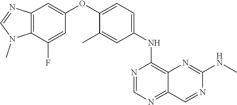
C12=C(C(F)=CC(OC3=CC=C(NC4=C5C(=NC=N4)C=NC(NC)=N5)C=C3C)=C1)N(C)C=N2
